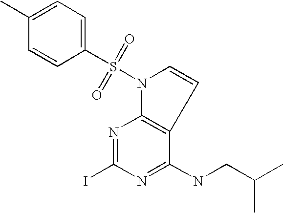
C1(C)=CC=C(S(=O)(=O)N2C3=C(C=C2)C(NCC(C)C)=NC(I)=N3)C=C1
